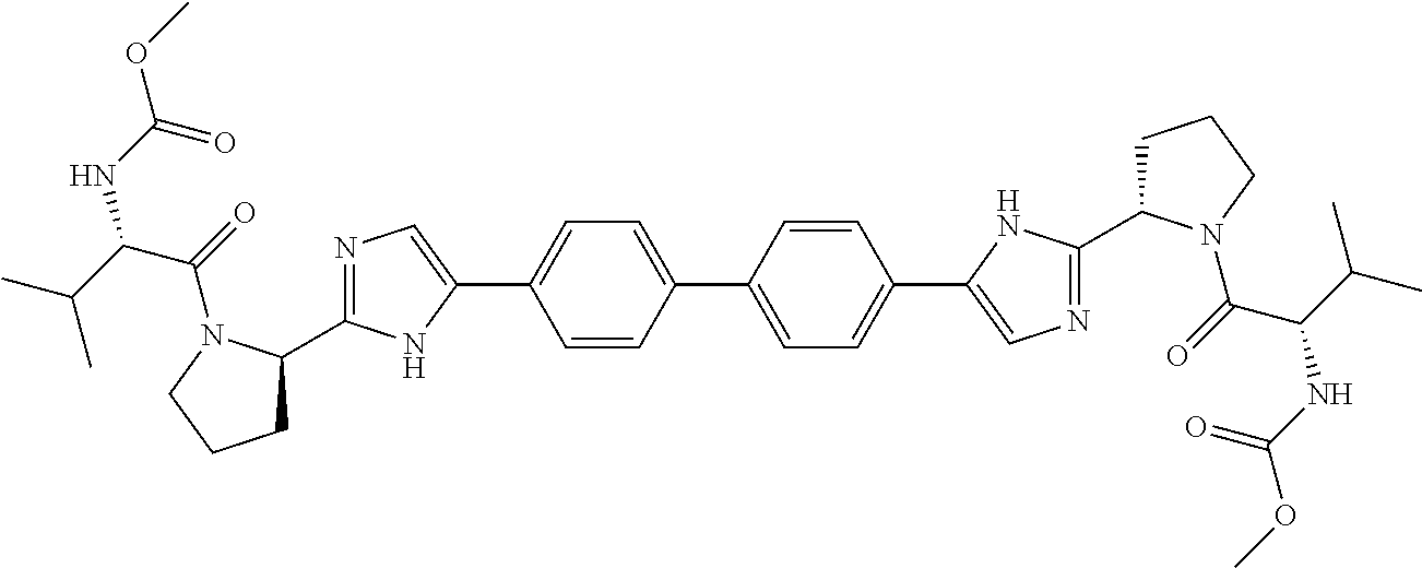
C1C(C2=NC=C(C3=CC=C(C4=CC=C(C5=CN=C(C6CCCN6C(C(NC(=O)OC)C(C)C)=O)N5)C=C4)C=C3)N2)N(C(C(NC(=O)OC)C(C)C)=O)CC1
